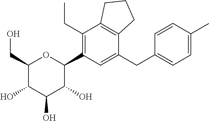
C1(CO)C(O)C(O)C(O)C(C2=C(CC)C3=C(C(CC4=CC=C(C)C=C4)=C2)CCC3)O1
